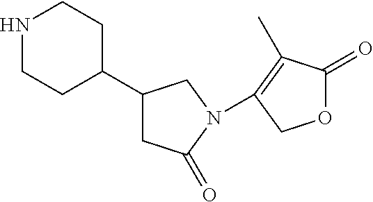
N1CCC(C2CC(=O)N(C3=C(C)C(=O)OC3)C2)CC1
